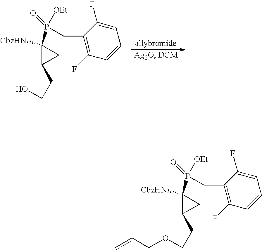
C1([CbzHN])(P(=O)([OEt])CC2=C(F)C=CC=C2F)C(CCO)C1.C1([CbzHN])(P(=O)([OEt])CC2=C(F)C=CC=C2F)C(CCOCC=C)C1
